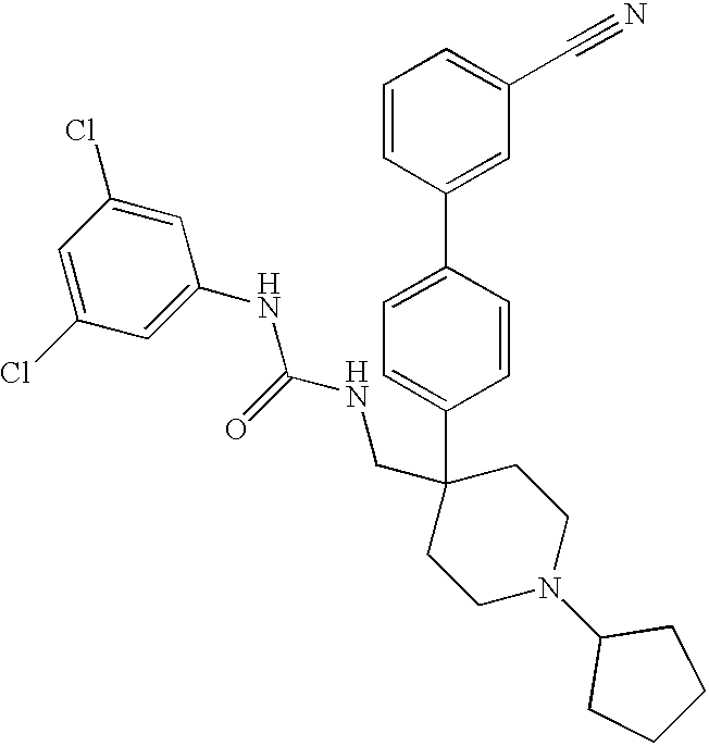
C1=CC(C2=CC(C#N)=CC=C2)=CC=C1C1(CNC(NC2=CC(Cl)=CC(Cl)=C2)=O)CCN(C2CCCC2)CC1
